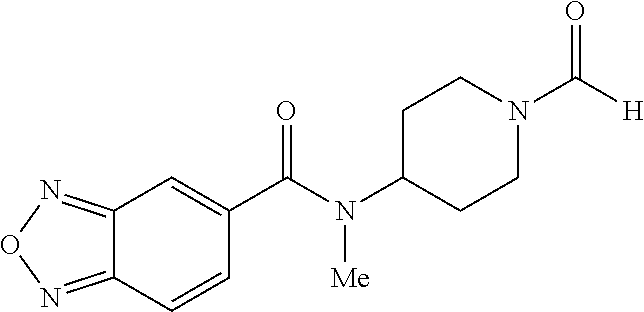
C12=NON=C1C=CC(C(N(C1CCN(C([H])=O)CC1)[Me])=O)=C2
